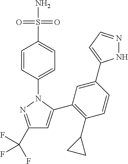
C1(C(F)(F)F)=NN(C2=CC=C(S(N)(=O)=O)C=C2)C(C2=C(C3CC3)C=CC(C3=CC=NN3)=C2)=C1
